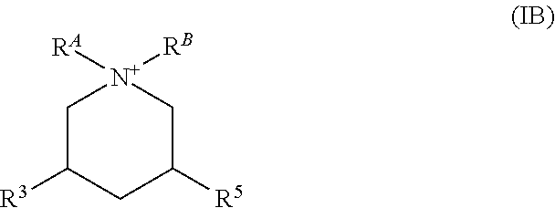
C1C([R3])CC([R5])C[N+]1([RA])[RB]
